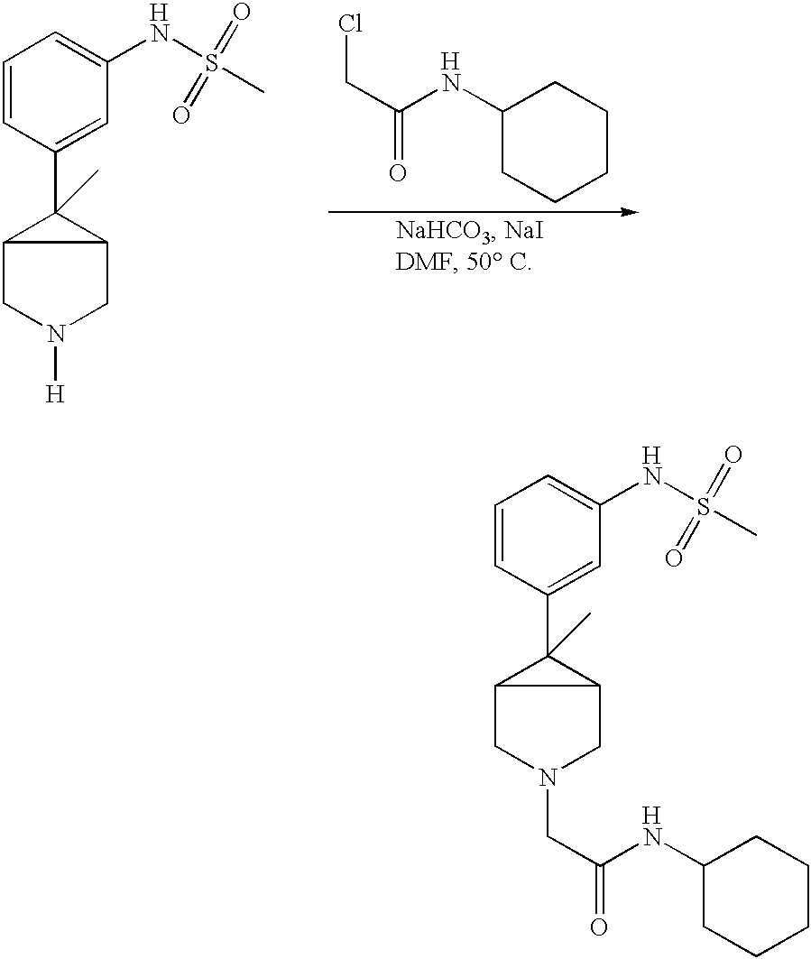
[H].C1=CC(C2(C)C3CN([H])CC23)=CC(NS(C)(=O)=O)=C1.[H].C(CCl)(=O)NC1CCCCC1.[H].[H].C1=CC(C2(C)C3CN(CC(=O)NC4CCCCC4)CC23)=CC(NS(C)(=O)=O)=C1
